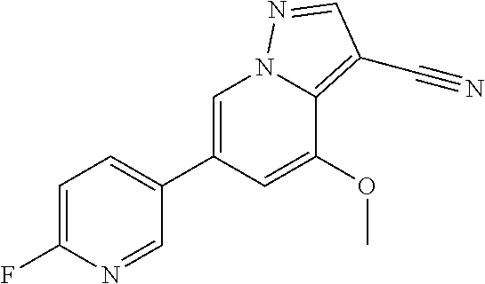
C1(C2=CC=C(F)N=C2)=CN2N=CC(C#N)=C2C(OC)=C1
